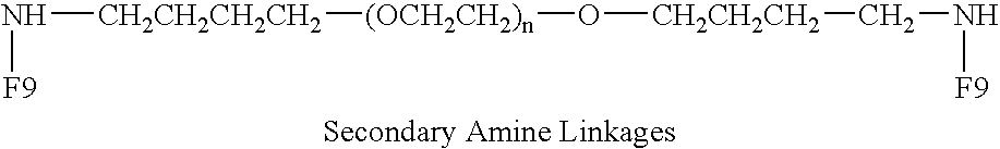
N([F9])[CH2CH2CH2CH2][(OCH2CH2)n]O[CH2CH2CH2]CN[F9]
